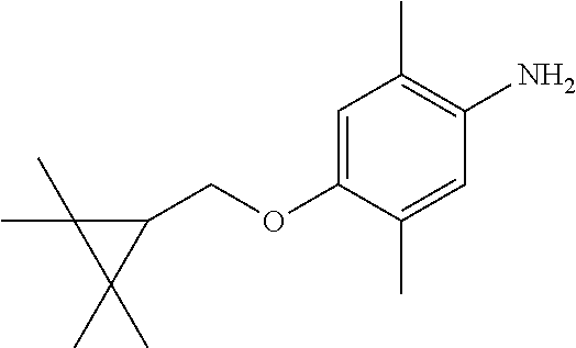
C1(COC2=CC(C)=C(N)C=C2C)C(C)(C)C1(C)C
